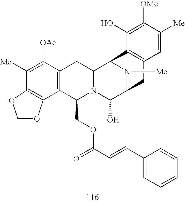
C1([Me])=C([OAc])C2=C(C(COC(C=CC3=CC=CC=C3)=O)N3C(C2)C2N([Me])C(C3O)CC3=C2C(O)=C([OMe])C([Me])=C3)C2=C1OCO2
